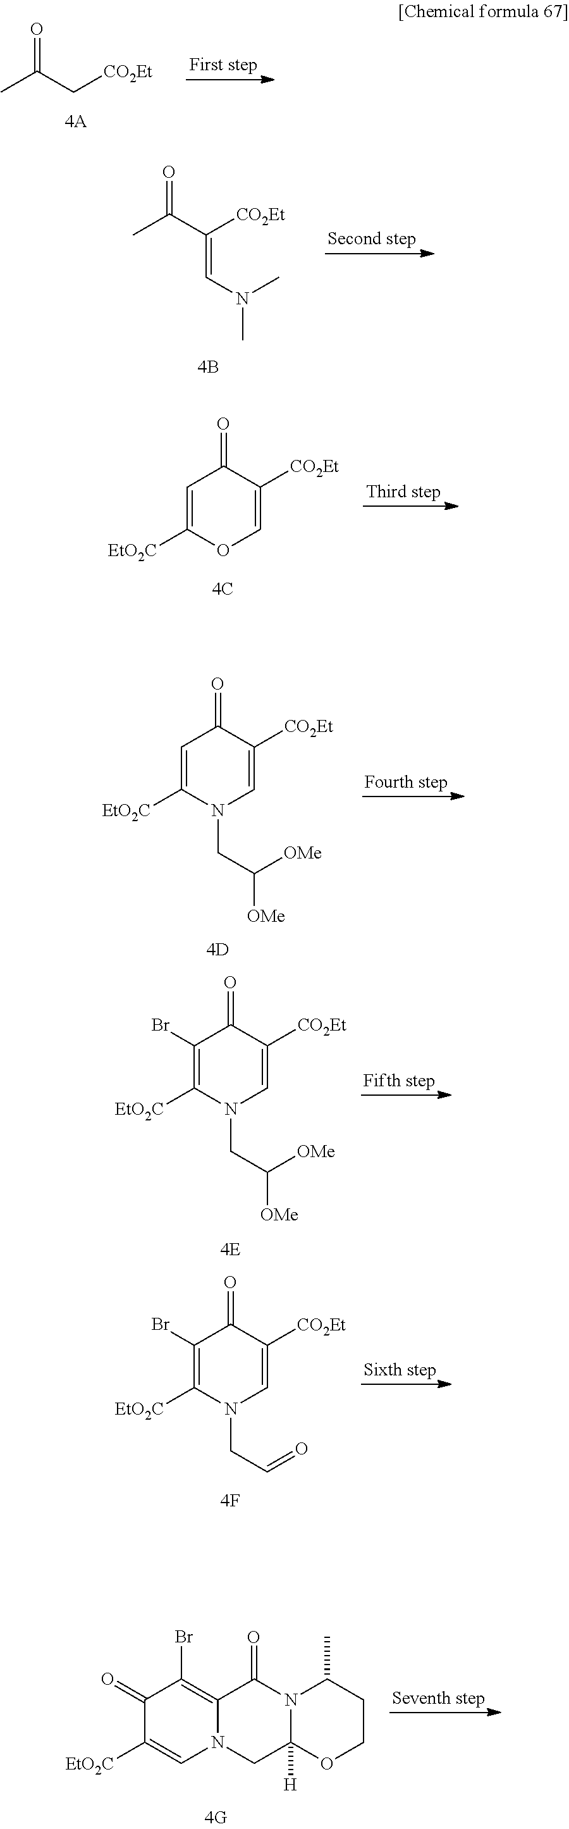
C1=C([EtO2C])OC=C([CO2Et])C1=O.C1=C([EtO2C])N(CC([OMe])[OMe])C=C([CO2Et])C1=O.CC(C[CO2Et])=O.CC(C([CO2Et])=CN(C)C)=O.C1(Br)=C([EtO2C])N(CC([OMe])[OMe])C=C([CO2Et])C1=O.C1(Br)=C([EtO2C])N(CC=O)C=C([CO2Et])C1=O.C1(=O)C([EtO2C])=CN2C(=C1Br)C(=O)N1C([H])(C2)OCCC1C
